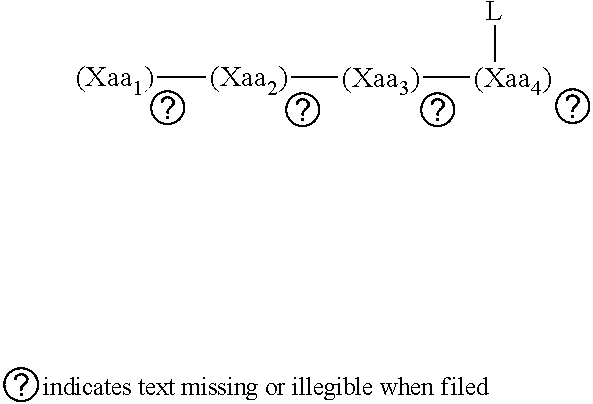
[(Xaa1)][(Xaa2)][(Xaa3)][(Xaa4)][L]
